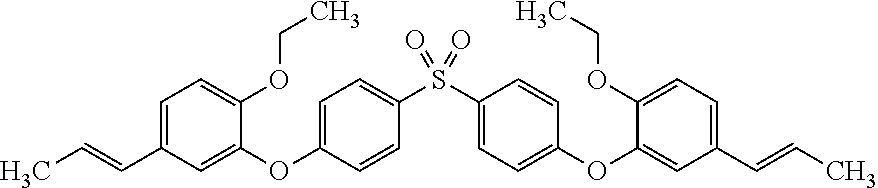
C1=C(C=CC)C=C(OC2=CC=C(S(C3=CC=C(OC4=CC(C=CC)=CC=C4OCC)C=C3)(=O)=O)C=C2)C(OCC)=C1
